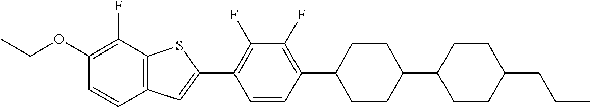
CCOC1=C(F)C2=C(C=C1)C=C(C1=C(F)C(F)=C(C3CCC(C4CCC(CCC)CC4)CC3)C=C1)S2
